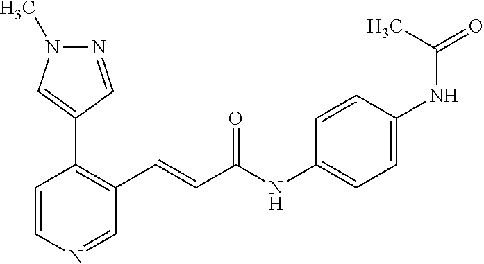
N1=CC(C2=C(C=CC(NC3=CC=C(NC(C)=O)C=C3)=O)C=NC=C2)=CN1C
